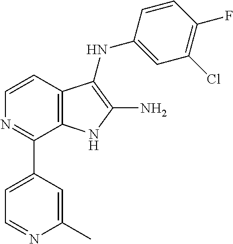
C1=CC2=C(C(C3=CC=NC(C)=C3)=N1)NC(N)=C2NC1=CC(Cl)=C(F)C=C1
